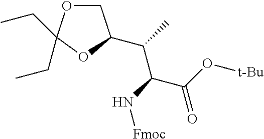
C(C(=O)O[t-Bu])(N[Fmoc])C(C)C1COC(CC)(CC)O1
